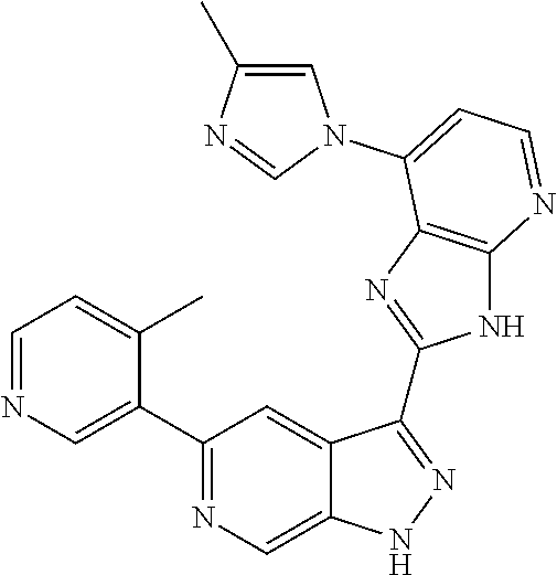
C1=NC=C(C2=NC=C3C(=C2)C(C2=NC4=C(N2)N=CC=C4N2C=C(C)N=C2)=NN3)C(C)=C1
